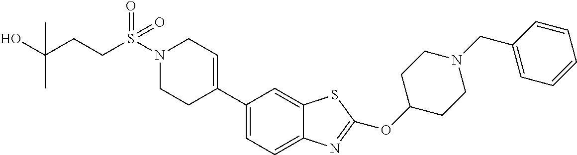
N1(S(=O)(=O)CCC(O)(C)C)CCC(C2=CC=C3C(=C2)SC(OC2CCN(CC4=CC=CC=C4)CC2)=N3)=CC1
